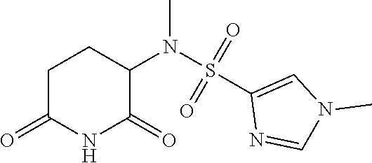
C1C(=O)NC(=O)C(N(S(C2=CN(C)C=N2)(=O)=O)C)C1
